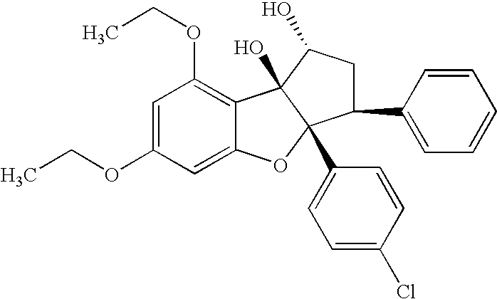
C1=C(OCC)C=C2C(=C1OCC)C1(O)C(C3=CC=C(Cl)C=C3)(O2)C(C2=CC=CC=C2)CC1O
